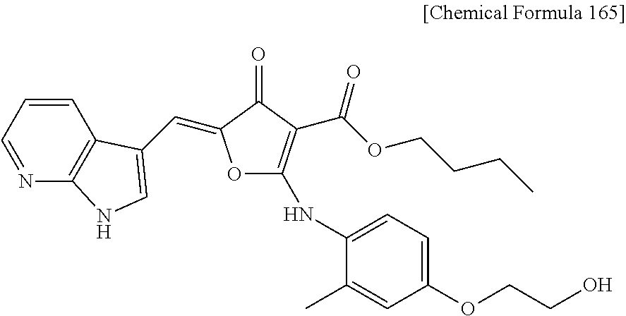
C1=CC=NC2=C1C(C=C1OC(NC3=CC=C(OCCO)C=C3C)=C(C(OCCCC)=O)C1=O)=CN2
